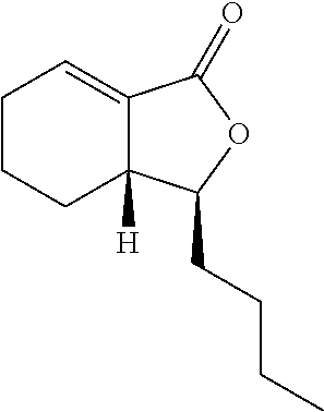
C1CCC2([H])C(=C1)C(=O)OC2CCCC
